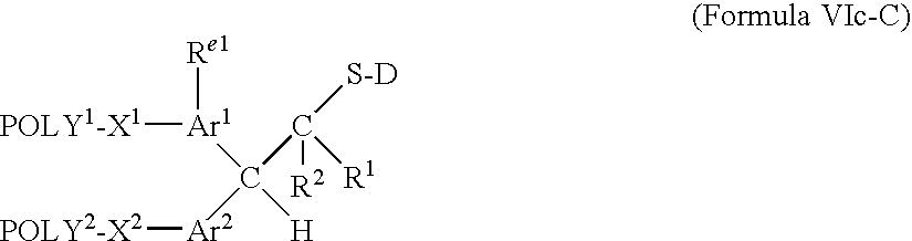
[POLY1-X1][Ar1](C([H])([Ar2][POLY2-X2])C([R1])([R2])[S-D])[Re1]
